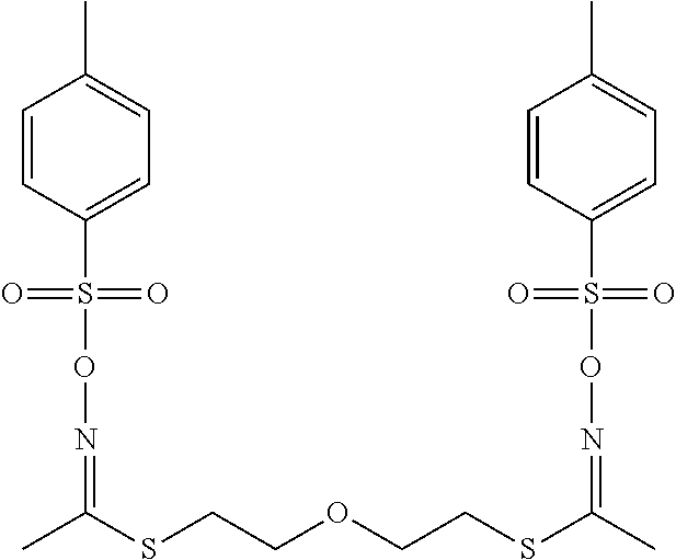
C1=CC(S(ON=C(C)SCCOCCSC(=NOS(C2=CC=C(C)C=C2)(=O)=O)C)(=O)=O)=CC=C1C
